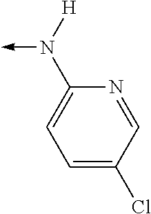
N1=CC(Cl)=CC=C1N([H])->C
